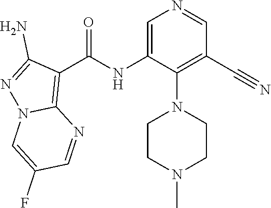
N1(C)CCN(C2=C(C#N)C=NC=C2NC(C2=C3N(N=C2N)C=C(F)C=N3)=O)CC1
